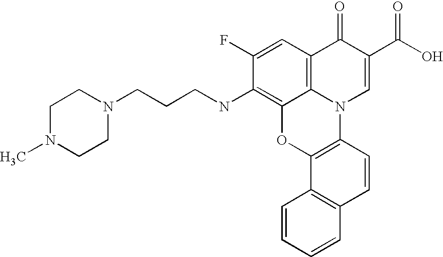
C12=C(NCCCN3CCN(C)CC3)C(F)=CC3=C1N(C1=C(O2)C2=C(C=C1)C=CC=C2)C=C(C(O)=O)C3=O
